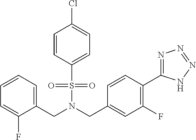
C1=CC=C(CN(CC2=CC(F)=C(C3=NN=NN3)C=C2)S(C2=CC=C(Cl)C=C2)(=O)=O)C(F)=C1
